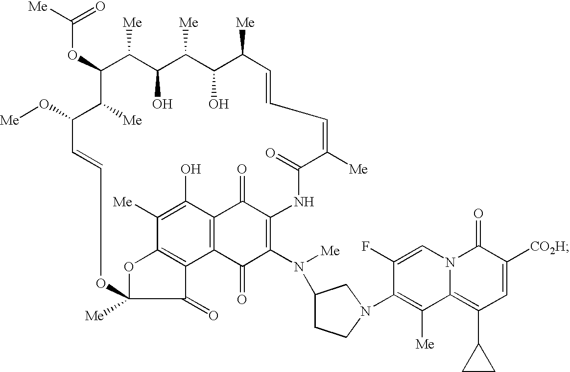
C(OC1C([Me])C(O)C([Me])C(O)C([Me])C=CC=C([Me])C(=O)NC2=C(N(C3CCN(C4=C([Me])C5=C(C6CC6)C=C([CO2H])C(=O)N5C=C4F)C3)[Me])C(=O)C3=C(C2=O)C(O)=C([Me])C2=C3C(=O)C([Me])(O2)OC=CC(O[Me])C1[Me])([Me])=O
